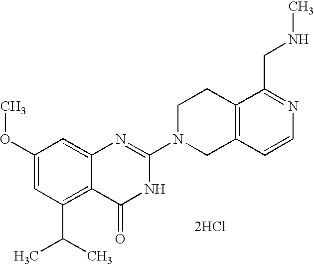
[2HCl].C1(OC)=CC(C(C)C)=C2C(=C1)N=C(N1CC3=C(CC1)C(CNC)=NC=C3)NC2=O
